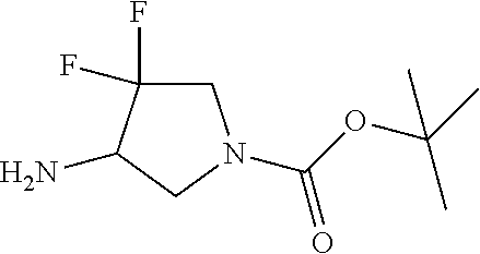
C1C(F)(F)C(N)CN1C(OC(C)(C)C)=O
